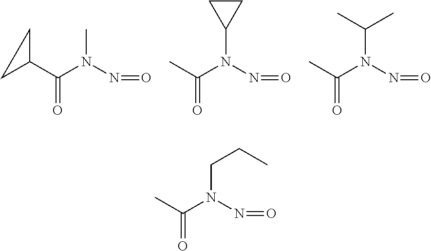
C(N(N=O)C)(=O)C1CC1.CC(N(N=O)C1CC1)=O.CC(N(N=O)C(C)C)=O.CC(N(N=O)CCC)=O
